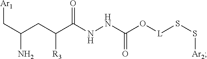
C(C(CC(C(NNC(O[L]SS[Ar2])=O)=O)[R3])N)[Ar1]
